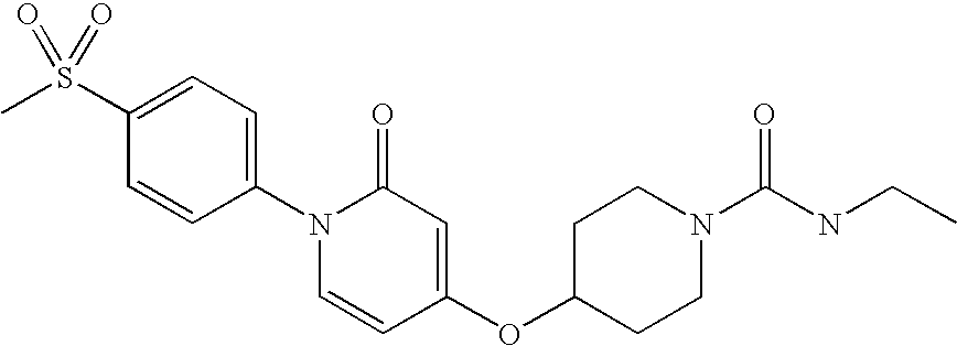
CS(C1=CC=C(N2C=CC(OC3CCN(C(NCC)=O)CC3)=CC2=O)C=C1)(=O)=O
